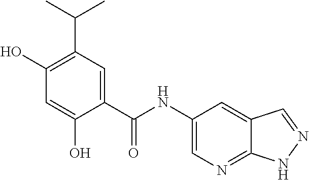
C1(O)=C(C(C)C)C=C(C(NC2=CN=C3C(=C2)C=NN3)=O)C(O)=C1
